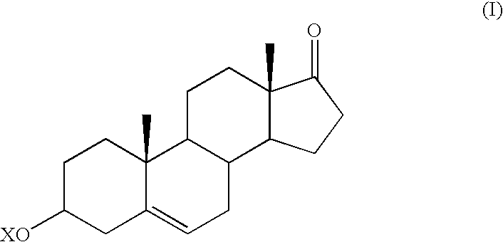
C1C([XO])CC2=CCC3C(C2(C)C1)CCC1(C)C3CCC1=O
